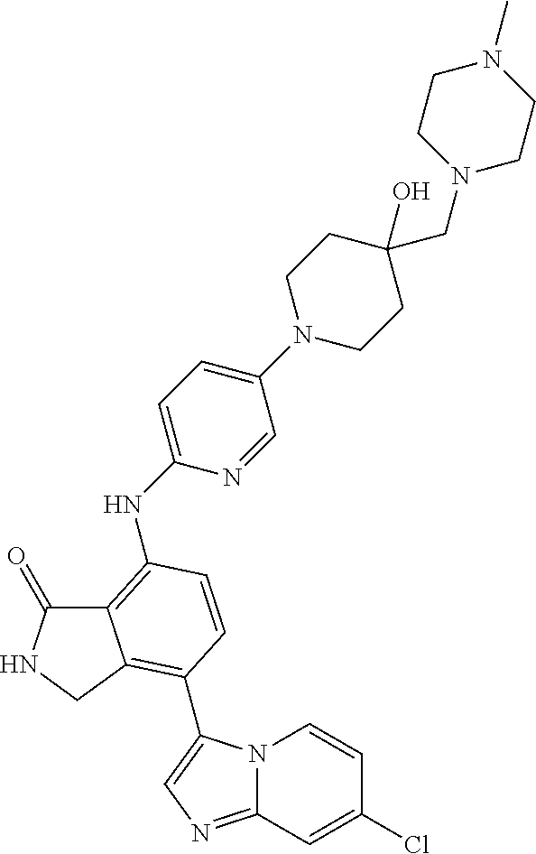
C12=C(NC3=CC=C(N4CCC(O)(CN5CCN(C)CC5)CC4)C=N3)C=CC(C3=CN=C4N3C=CC(Cl)=C4)=C1CNC2=O
